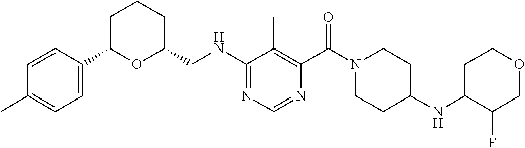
C1C(C2=CC=C(C)C=C2)OC(CNC2=NC=NC(C(N3CCC(NC4C(F)COCC4)CC3)=O)=C2C)CC1
